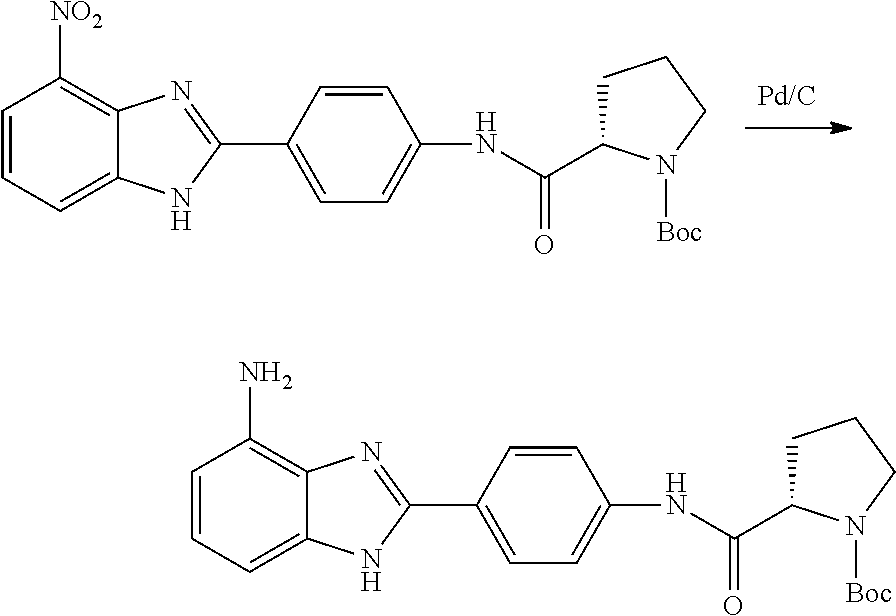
C1=CC=C2C(=C1[NO2])N=C(C1=CC=C(NC(C3CCCN3[Boc])=O)C=C1)N2.C1=CC=C2C(=C1N)N=C(C1=CC=C(NC(C3CCCN3[Boc])=O)C=C1)N2
